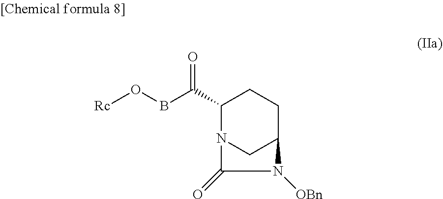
[Rc]OBC(C1N2CC(CC1)N([OBn])C2=O)=O
